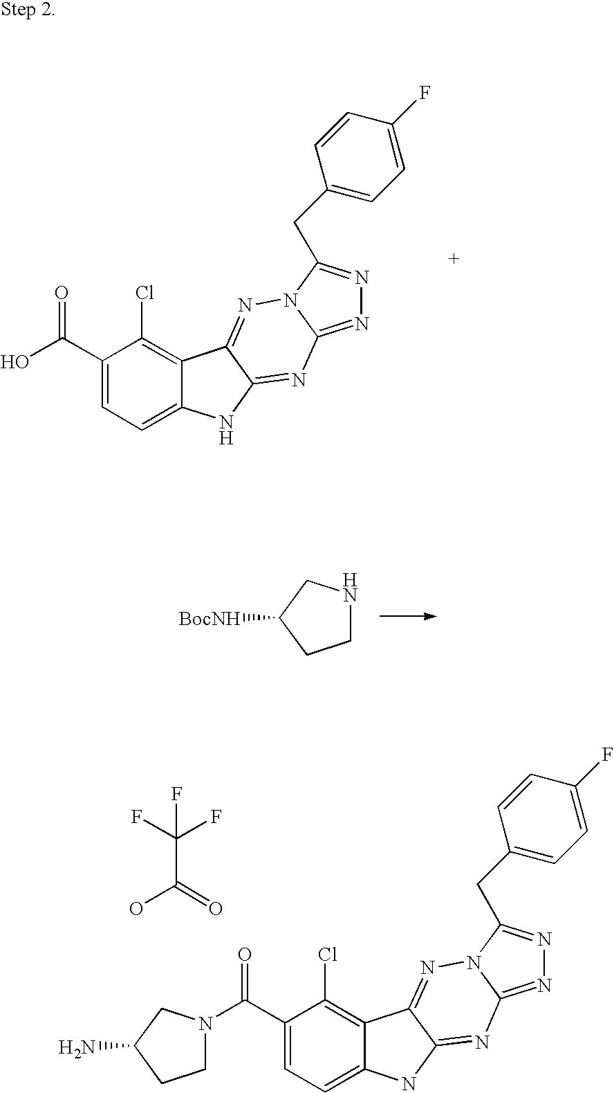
C1(C(O)=O)=CC=C2C(=C1Cl)C1=NN3C(=NN=C3CC3=CC=C(F)C=C3)N=C1N2.C1NCC([BocNH])C1.C1(C(N2CCC(N)C2)=O)=CC=C2C(=C1Cl)C1=NN3C(=NN=C3CC3=CC=C(F)C=C3)N=C1N2.C(C(=O)O)(F)(F)F
